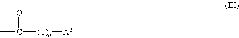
O=C([(T)p][A2])C
